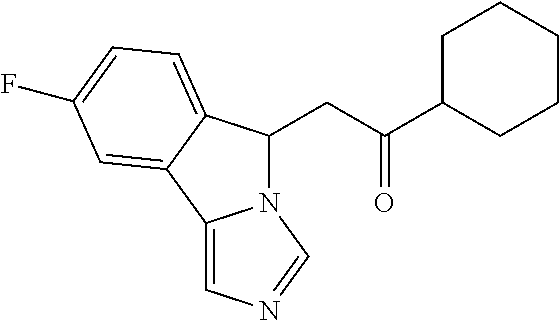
N12C(CC(C3CCCCC3)=O)C3=CC=C(F)C=C3C1=CN=C2
